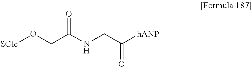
[SGlc]OCC(NCC([hANP])=O)=O
